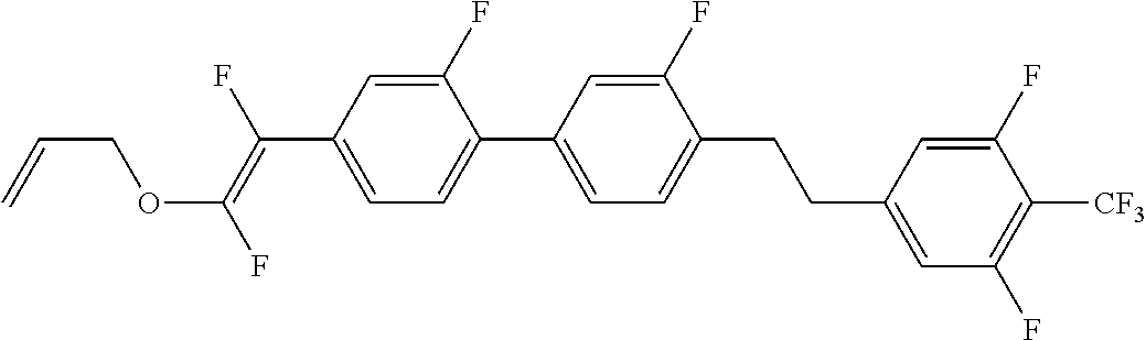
C(C1=CC=C(C2=CC=C(CCC3=CC(F)=C([CF3])C(F)=C3)C(F)=C2)C(F)=C1)(=C(F)OCC=C)F
